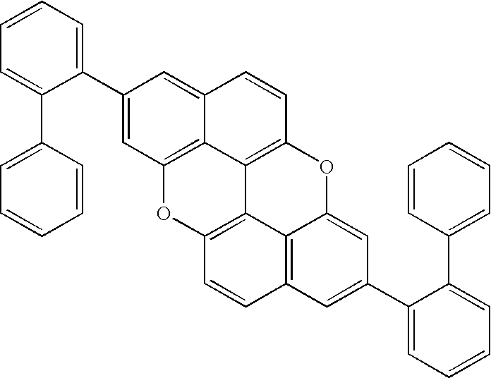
C1=C(C2=CC=CC=C2)C(C2=CC3=C4C(=C2)C=CC2=C4C4=C(O3)C=CC3=C4C(=CC(C4=CC=CC=C4C4=CC=CC=C4)=C3)O2)=CC=C1
